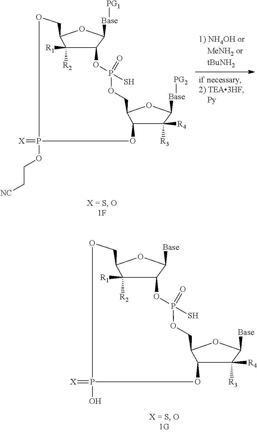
[Base](C1C2C([R1])([R2])C(COP(OCC[NC])(=[X])OC3C([R4])([R3])C([Base][PG2])OC3COP(=O)(S)O2)O1)[PG1].[Base]C1C2C([R1])([R2])C(COP(O)(=[X])OC3C([R4])([R3])C([Base])OC3COP(=O)(S)O2)O1
